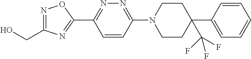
N1=C(CO)N=C(C2=NN=C(N3CCC(C4=CC=CC=C4)(C(F)(F)F)CC3)C=C2)O1
